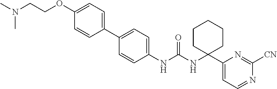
C1(NC(NC2(C3=CC=NC([CN])=N3)CCCCC2)=O)=CC=C(C2=CC=C(OCCN(C)C)C=C2)C=C1
